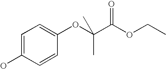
C1=C(O)C=CC(OC(C(OCC)=O)(C)C)=C1
